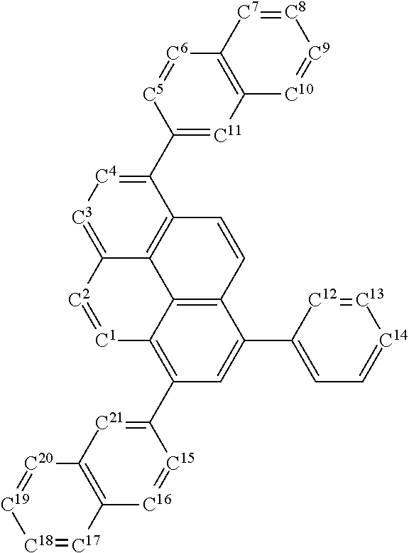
C12=C3C(=C(C4=[C21]C5=C([C16]=[C15]4)[C17]=[C18][C19]=[C20]5)C=C1C1=CC=[C14][C13]=[C12]1)[C1]=[C2]C1=[C3][C4]=C(C4=[C11]C5=C([C6]=[C5]4)[C7]=[C8][C9]=[C10]5)C(=C31)C=C2
